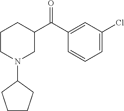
C1CN(C2CCCC2)CC(C(C2=CC(Cl)=CC=C2)=O)C1
